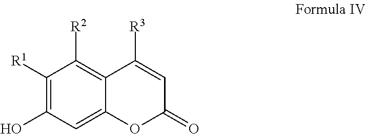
C1([R1])=C(O)C=C2C(=C1[R2])C([R3])=CC(=O)O2
